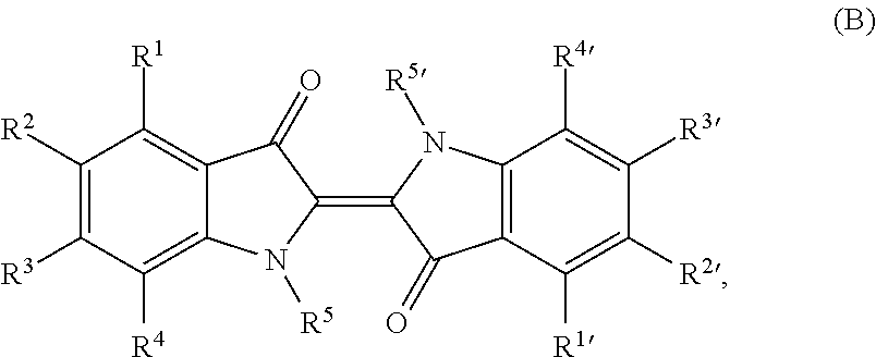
C1([R2])=C([R3])C([R4])=C2C(=C1[R1])C(=O)C(=C1C(=O)C3=C(N1[R5])C([R4])=C([R3])C([R2])=C3[R1])N2[R5]
